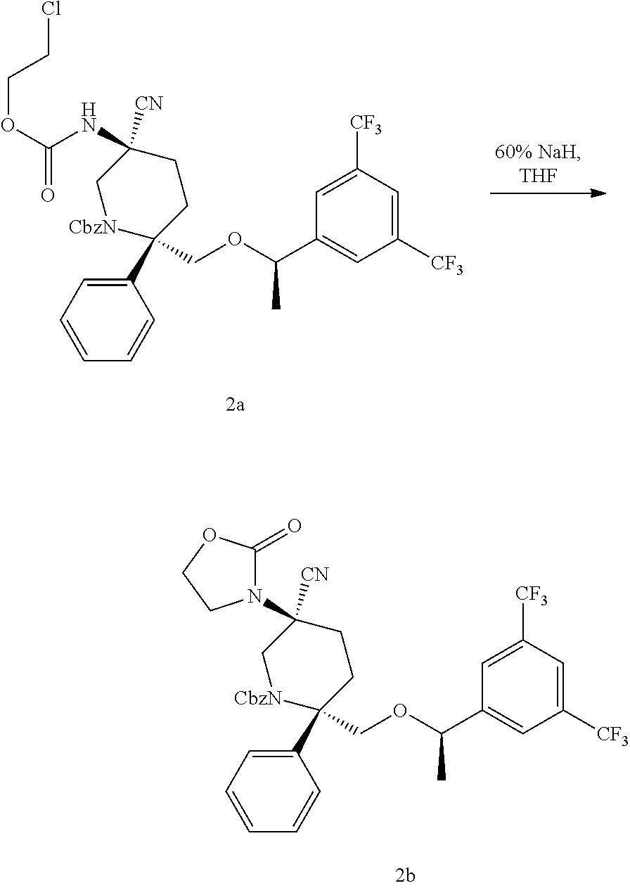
C1(C2(COC(C3=CC([CF3])=CC([CF3])=C3)C)CCC([CN])(NC(OCCCl)=O)C[CbzN]2)=CC=CC=C1.C1(C2(COC(C3=CC([CF3])=CC([CF3])=C3)C)CCC([CN])(N3C(=O)OCC3)C[CbzN]2)=CC=CC=C1
